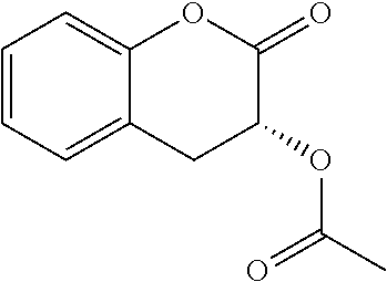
C1=CC=C2C(=C1)OC(=O)C(OC(C)=O)C2
